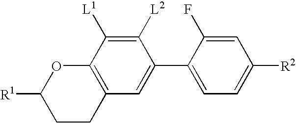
C1CC2=C(OC1[R1])C([L1])=C([L2])C(C1=CC=C([R2])C=C1F)=C2
